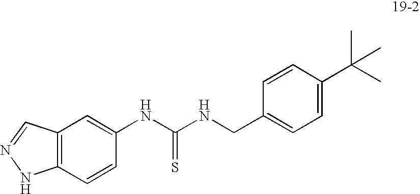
C1(NC(NCC2=CC=C(C(C)(C)C)C=C2)=S)=CC2=C(C=C1)NN=C2
